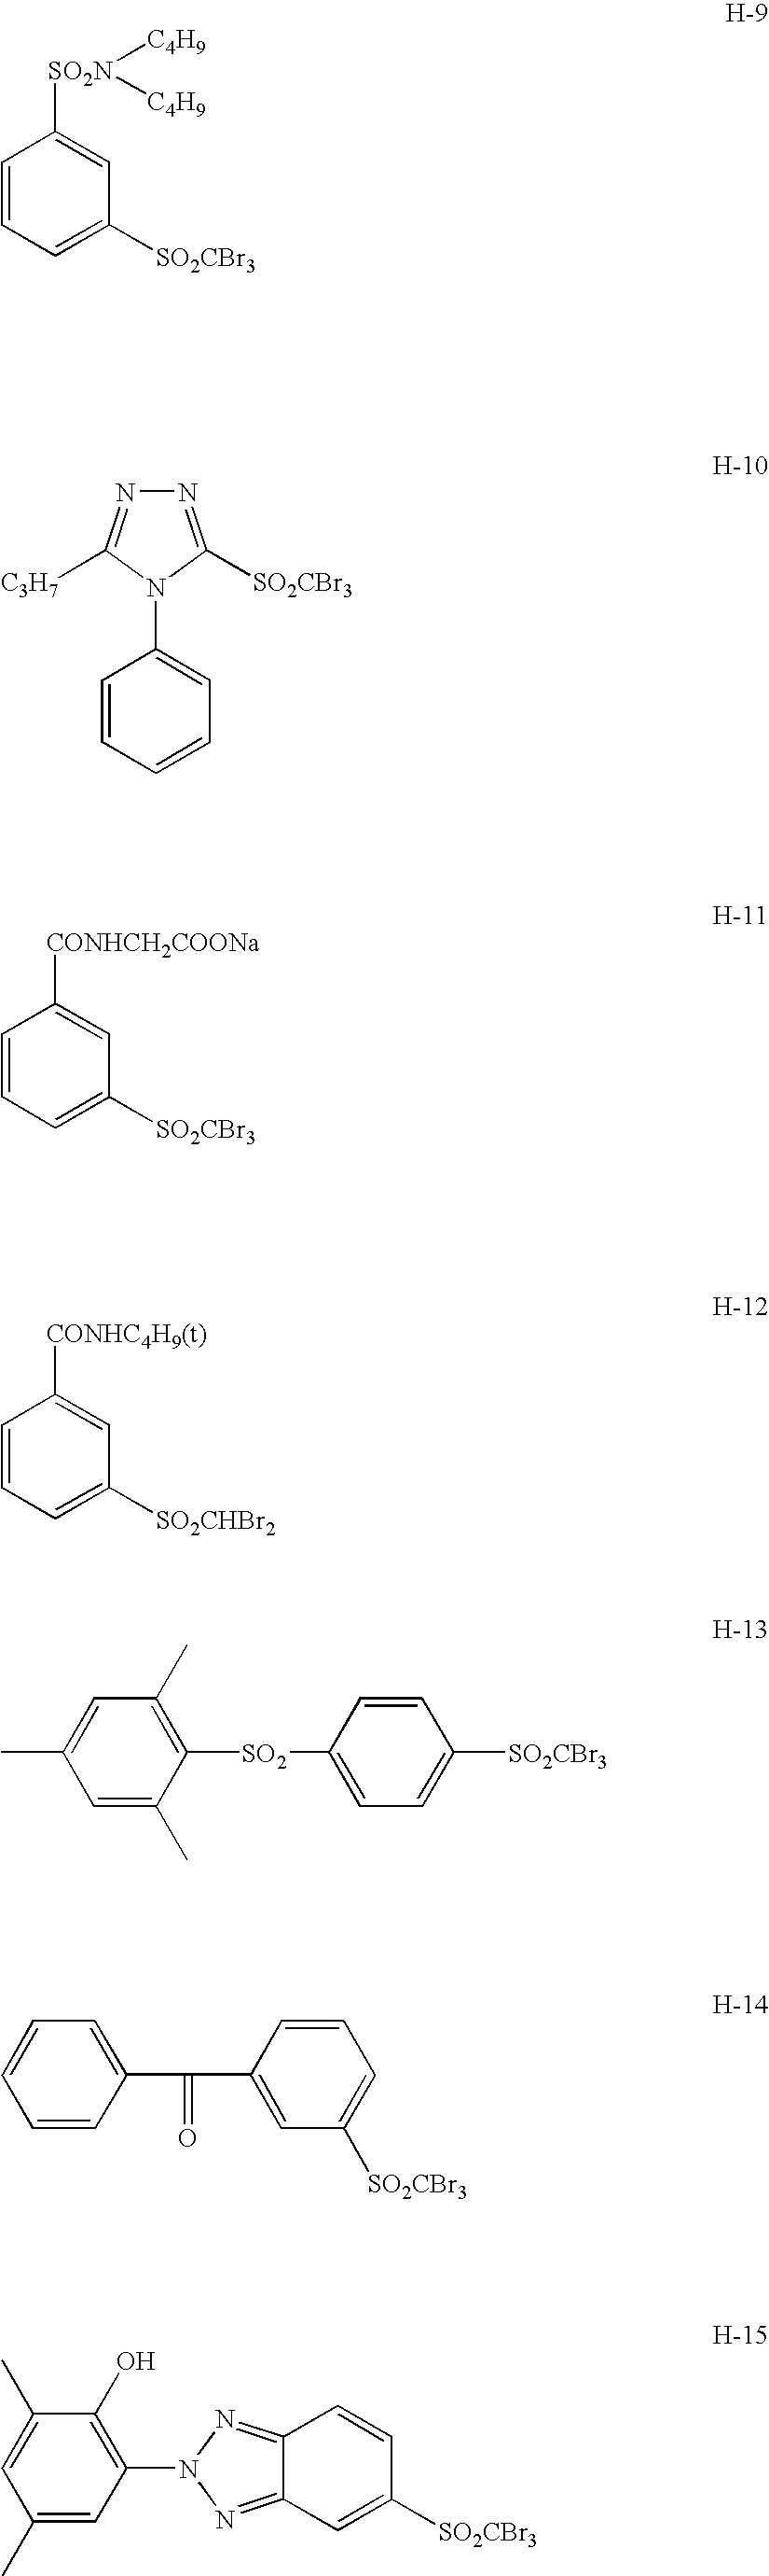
C1=CC=C([SO2CBr3])C=C1[SO2N]([C4H9])[C4H9].N1=C([SO2CBr3])N(C2=CC=CC=C2)C([C3H7])=N1.C1=CC=C([SO2CBr3])C=C1[CONHCH2COONa].C1=CC=C([SO2CHBr2])C=C1[CONHC4H9(t)].C1=C(C)C([SO2]C2=CC=C([SO2CBr3])C=C2)=C(C)C=C1C.C1=CC(C(=O)C2=CC([SO2CBr3])=CC=C2)=CC=C1.C1(C)=CC(N2N=C3C(=N2)C=C([SO2CBr3])C=C3)=C(O)C(C)=C1
